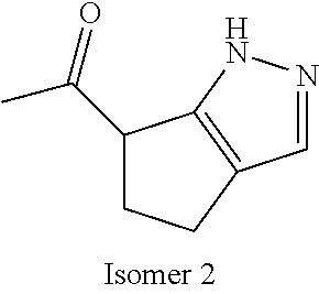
C1(C(=O)C)CCC2=C1NN=C2
